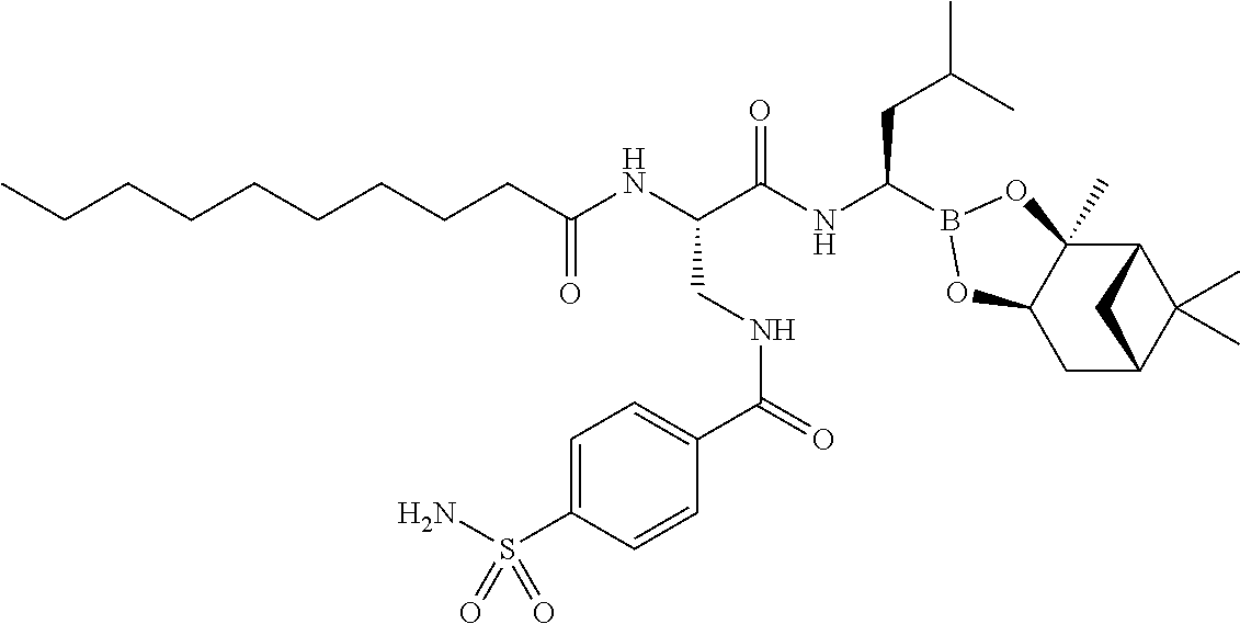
C(C(NC(C(NC(CC(C)C)B1OC2(C)C3C(C)(C)C(CC2O1)C3)=O)CNC(=O)C1=CC=C(S(N)(=O)=O)C=C1)=O)CCCCCCCC
